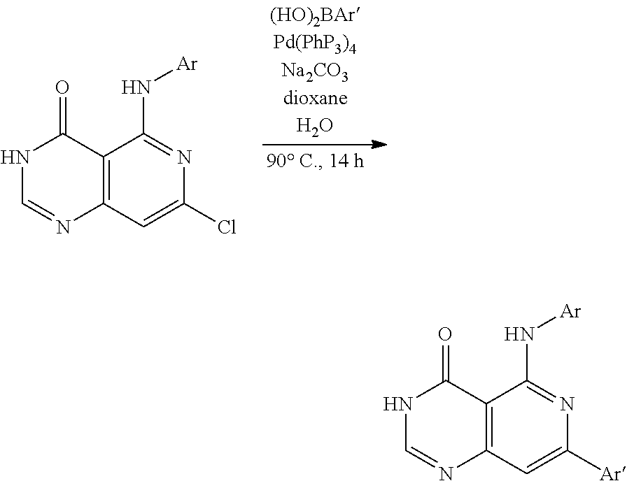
N1C=NC2=C(C1=O)C(N[Ar])=NC(Cl)=C2.N1C=NC2=C(C1=O)C(N[Ar])=NC([Ar])=C2
